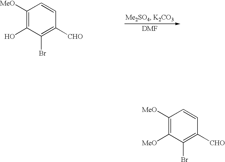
C1([MeO])=C([MeO])C(Br)=C([CHO])C=C1.C1([MeO])=C(O)C(Br)=C([CHO])C=C1.[DMF]
